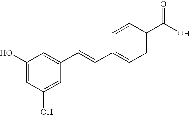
C1(O)=CC(O)=CC(C=CC2=CC=C(C(O)=O)C=C2)=C1
